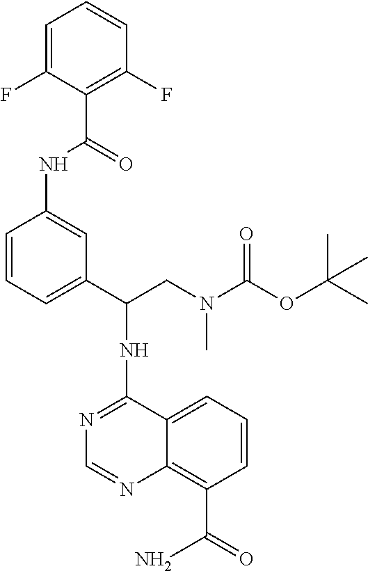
N1=C(NC(CN(C(OC(C)(C)C)=O)C)C2=CC=CC(NC(C3=C(F)C=CC=C3F)=O)=C2)C2=CC=CC(C(=O)N)=C2N=C1
